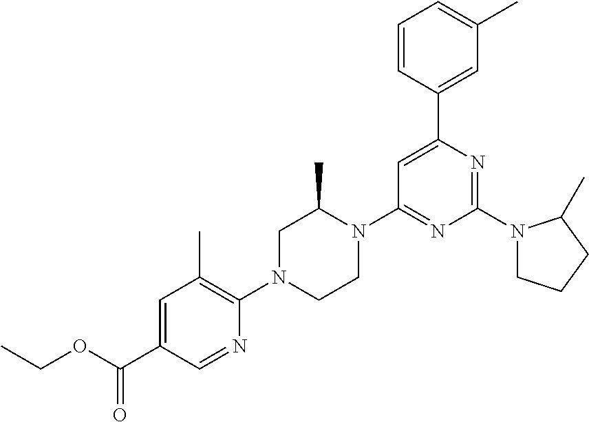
O(C(C1=CC(C)=C(N2CCN(C3=NC(N4CCCC4C)=NC(C4=CC(C)=CC=C4)=C3)C(C)C2)N=C1)=O)CC
